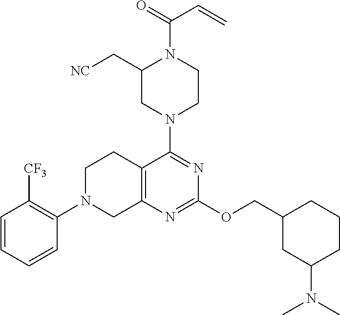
C1=CC=CC(N2CC3=C(CC2)C(N2CCN(C(=O)C=C)C(C[NC])C2)=NC(OCC2CC(N(C)C)CCC2)=N3)=C1[CF3]
